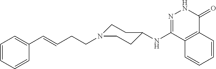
C12=C(C(NC3CCN(CCC=CC4=CC=CC=C4)CC3)=NNC1=O)C=CC=C2
